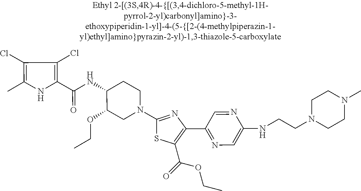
C1(Cl)=C(C)NC(C(=O)NC2C(OCC)CN(C3=NC(C4=NC=C(NCCN5CCN(C)CC5)N=C4)=C(C(=O)OCC)S3)CC2)=C1Cl
